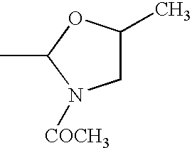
CC1N([COCH3])CC(C)O1
